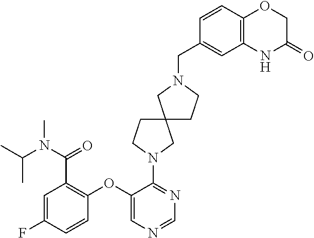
C1(OC2=C(C(N(C(C)C)C)=O)C=C(F)C=C2)=CN=CN=C1N1CCC2(C1)CCN(CC1=CC3=C(C=C1)OCC(=O)N3)C2
